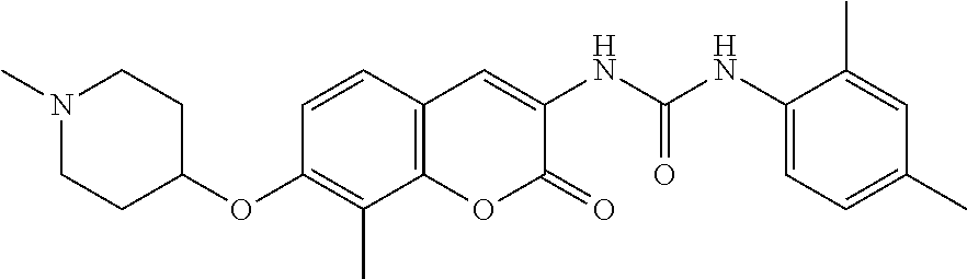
C1(NC(NC2=CC3=C(OC2=O)C(C)=C(OC2CCN(C)CC2)C=C3)=O)=CC=C(C)C=C1C
